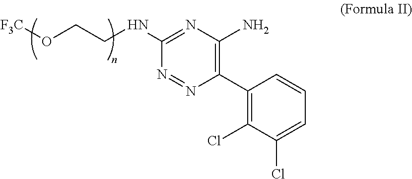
[F3C]OCCNC1=NC(N)=C(C2=C(Cl)C(Cl)=CC=C2)N=N1
